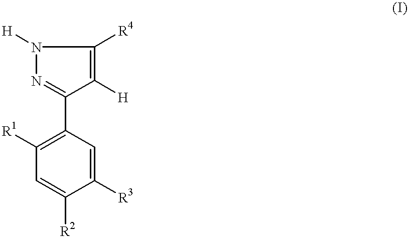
C1([R3])=CC(C2=NN([H])C([R4])=C2[H])=C([R1])C=C1[R2]
